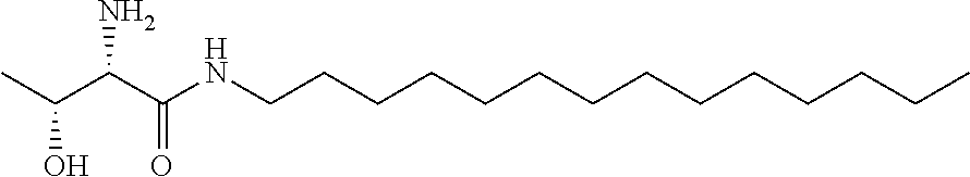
C(O)(C)C(C(NCCCCCCCCCCCCCC)=O)N
